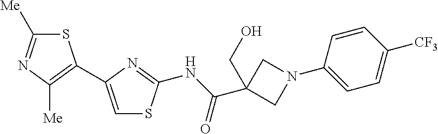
C1([Me])=NC([Me])=C(C2=CSC(NC(C3(CO)CN(C4=CC=C([CF3])C=C4)C3)=O)=N2)S1
